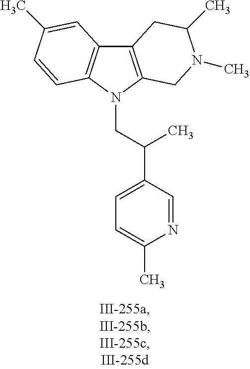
C12=C(N(CC(C3=CC=C(C)N=C3)C)C3=C1C=C(C)C=C3)CN(C)C(C)C2
